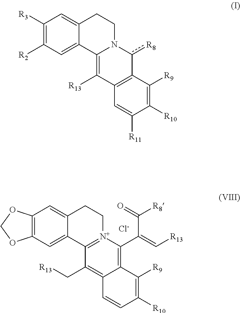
C12=C(C=C3C(=C1)CC[N+]1=C3C(C[R13])=C3C(=C1C(=C[R13])C([R8])=O)C([R9])=C([R10])C=C3)OCO2.[Cl-].C1([R3])=C([R2])C=C2C(=C1)CCN1C2=C([R13])C2=C(c1[R8])C([R9])=C([R10])C([R11])=C2
